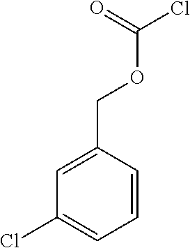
C(OCC1=CC(Cl)=CC=C1)(=O)Cl
